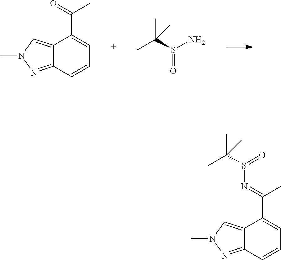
C12=CN(C)N=C1C=CC=C2C(=O)C.CC(S(N)=O)(C)C.C12=CN(C)N=C1C=CC=C2C(=NS(C(C)(C)C)=O)C
